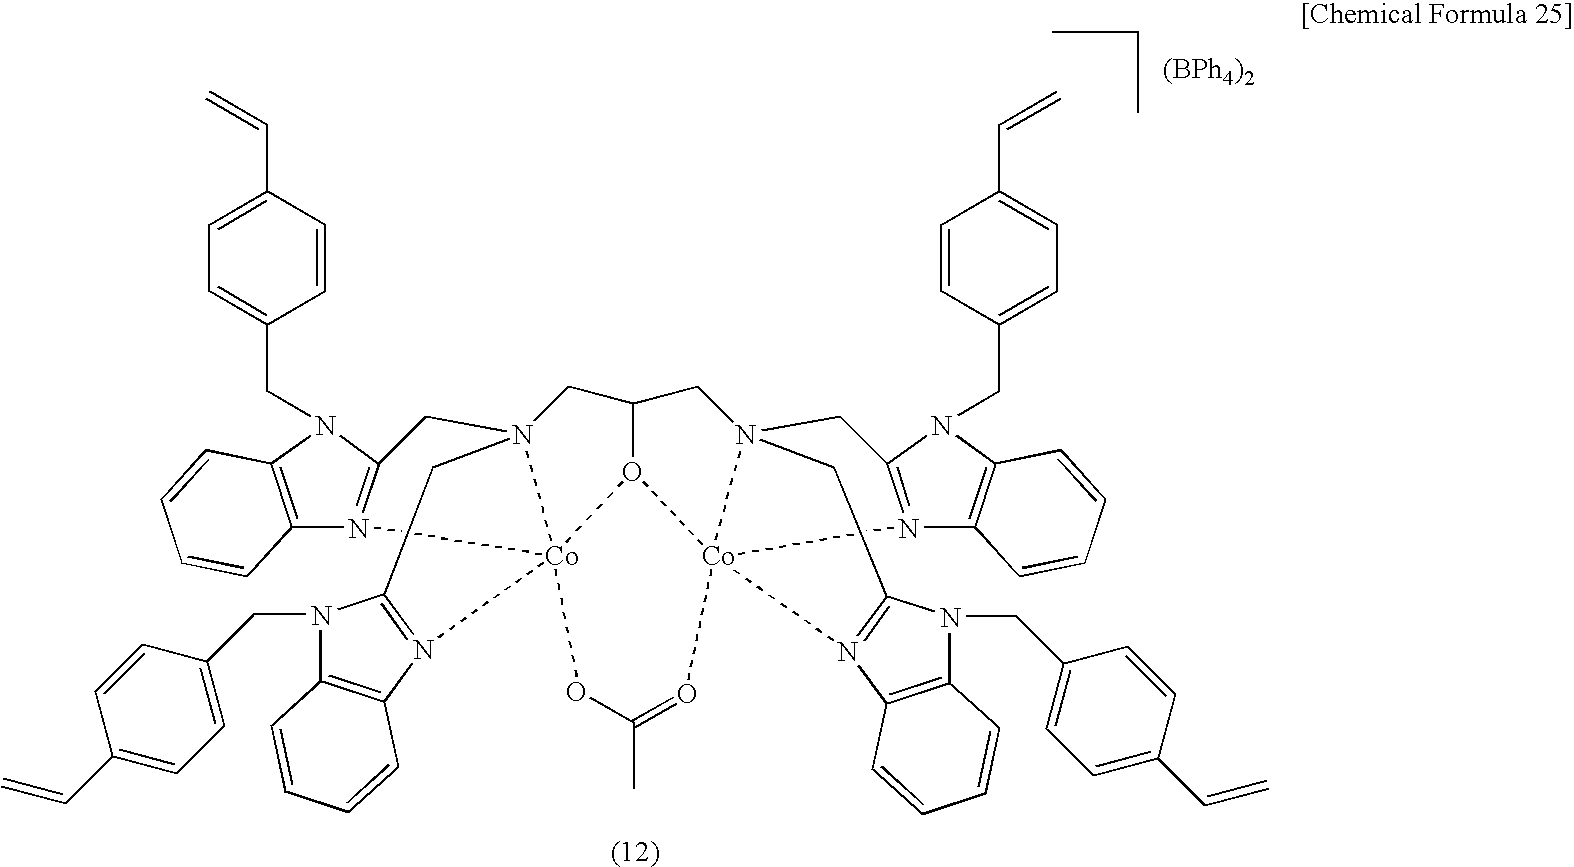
N1(CC2=CC=C(C=C)C=C2)C2=C(N3=C1CN14CC5=N(C6=C(N5CC5=CC=C(C=C)C=C5)C=CC=C6)[Co]315O1C(C4)CN34CC6=N(C7=C(N6CC6=CC=C(C=C)C=C6)C=CC=C7)[Co]13(N1=C(C4)N(CC3=CC=C(C=C)C=C3)C3=C1C=CC=C3)O=C(C)O5)C=CC=C2
